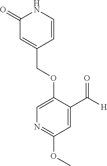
C1(=O)C=C(COC2=CN=C(OC)C=C2C([H])=O)C=CN1
